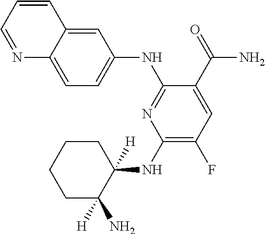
C1(NC2([H])CCCCC2([H])N)=C(F)C=C(C(=O)N)C(NC2=CC=C3C(=C2)C=CC=N3)=N1
